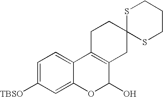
C1=C([TBSO])C=C2C(=C1)C1=C(C(O)O2)CC2(CC1)SCCCS2
